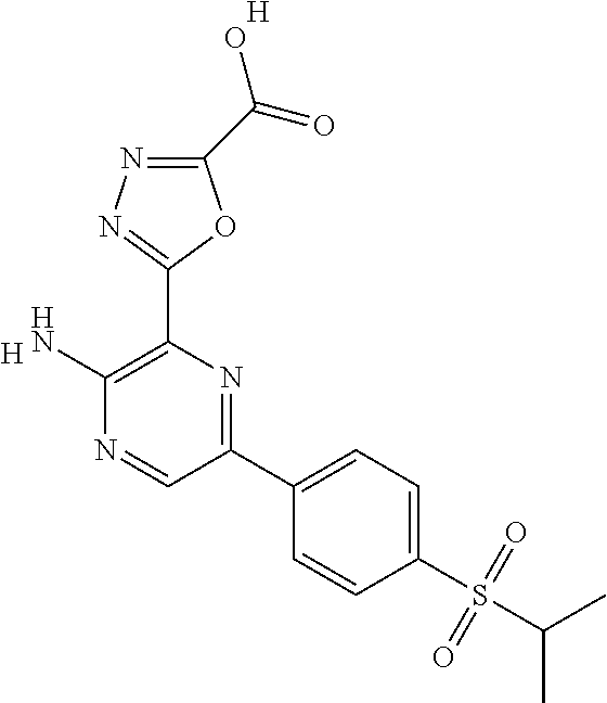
[H].[H].C1(N)=C(C2=NN=C(C(=O)O)O2)N=C(C2=CC=C(S(C(C)C)(=O)=O)C=C2)C=N1
